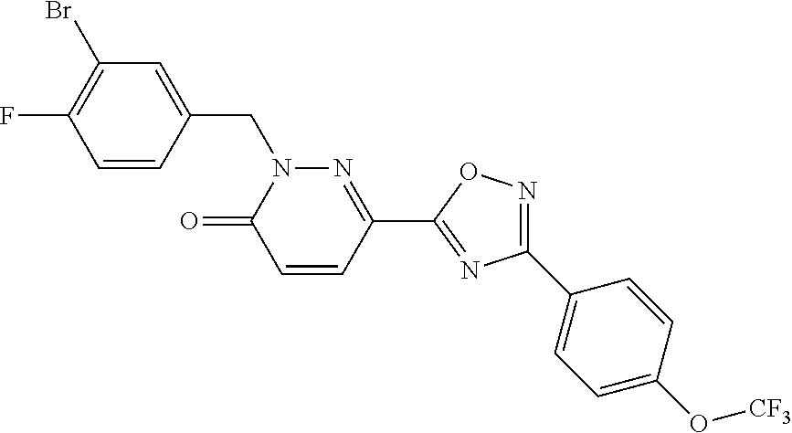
C1=CC(CN2C(=O)C=CC(C3=NC(C4=CC=C(O[CF3])C=C4)=NO3)=N2)=CC(Br)=C1F
